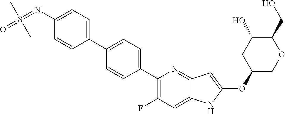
C1(C2=CC=C(C3=C(F)C=C4C(=N3)C=C(OC3COC(CO)C(O)C3)N4)C=C2)=CC=C(N=S(=O)(C)C)C=C1
